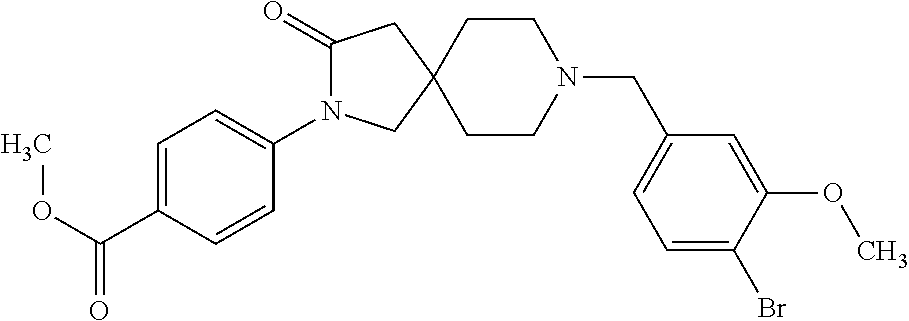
N1(C2=CC=C(C(OC)=O)C=C2)C(=O)CC2(C1)CCN(CC1=CC=C(Br)C(OC)=C1)CC2
